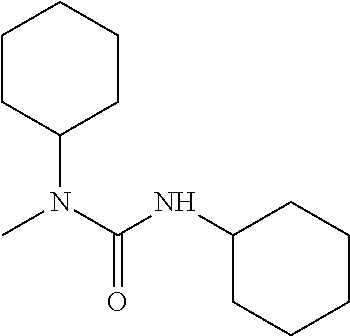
C1CC(N(C(=O)NC2CCCCC2)C)CCC1
